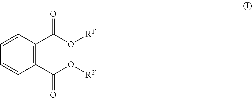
C1=CC(C(O[R1])=O)=C(C(=O)O[R2])C=C1
